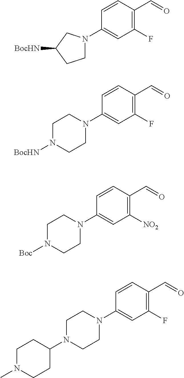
C1(N2CCC([BocHN])C2)=CC(F)=C(C=O)C=C1.C1(N2CCN([BocHN])CC2)=CC(F)=C(C=O)C=C1.C1(N2CCN([Boc])CC2)=CC([NO2])=C(C=O)C=C1.C1(N2CCN(C3CCN(C)CC3)CC2)=CC(F)=C(C=O)C=C1
